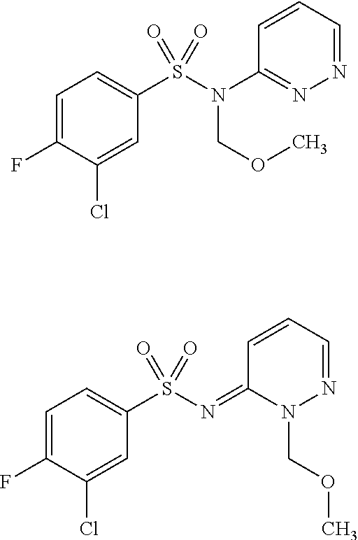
C1=C(F)C(Cl)=CC(S(N(C2=NN=CC=C2)COC)(=O)=O)=C1.C1=C(F)C(Cl)=CC(S(N=C2N(COC)N=CC=C2)(=O)=O)=C1
